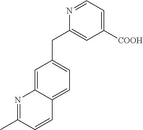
C1=C2C(=CC=C1CC1=CC([COOH])=CC=N1)C=CC(C)=N2
